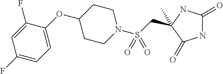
C(S(N1CCC(OC2=CC=C(F)C=C2F)CC1)(=O)=O)C1(C)NC(=O)NC1=O
